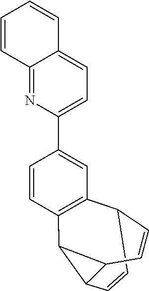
C12C=CC3C(C3C3=C1C=C(C1=CC=C4C(=N1)C=CC=C4)C=C3)C=C2
